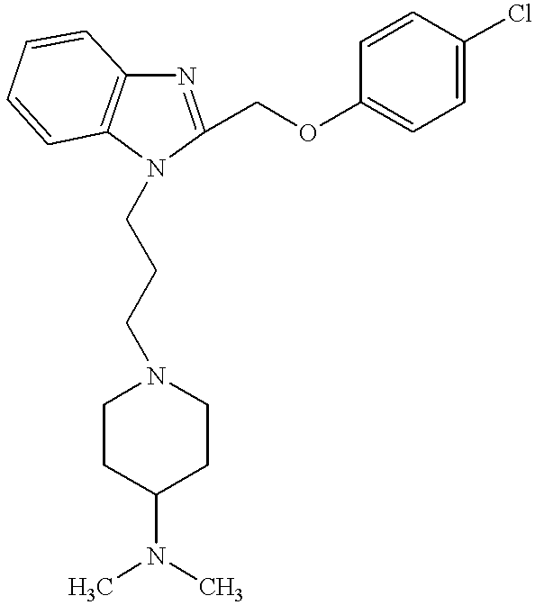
C1(COC2=CC=C(Cl)C=C2)=NC2=C(C=CC=C2)N1CCCN1CCC(N(C)C)CC1
